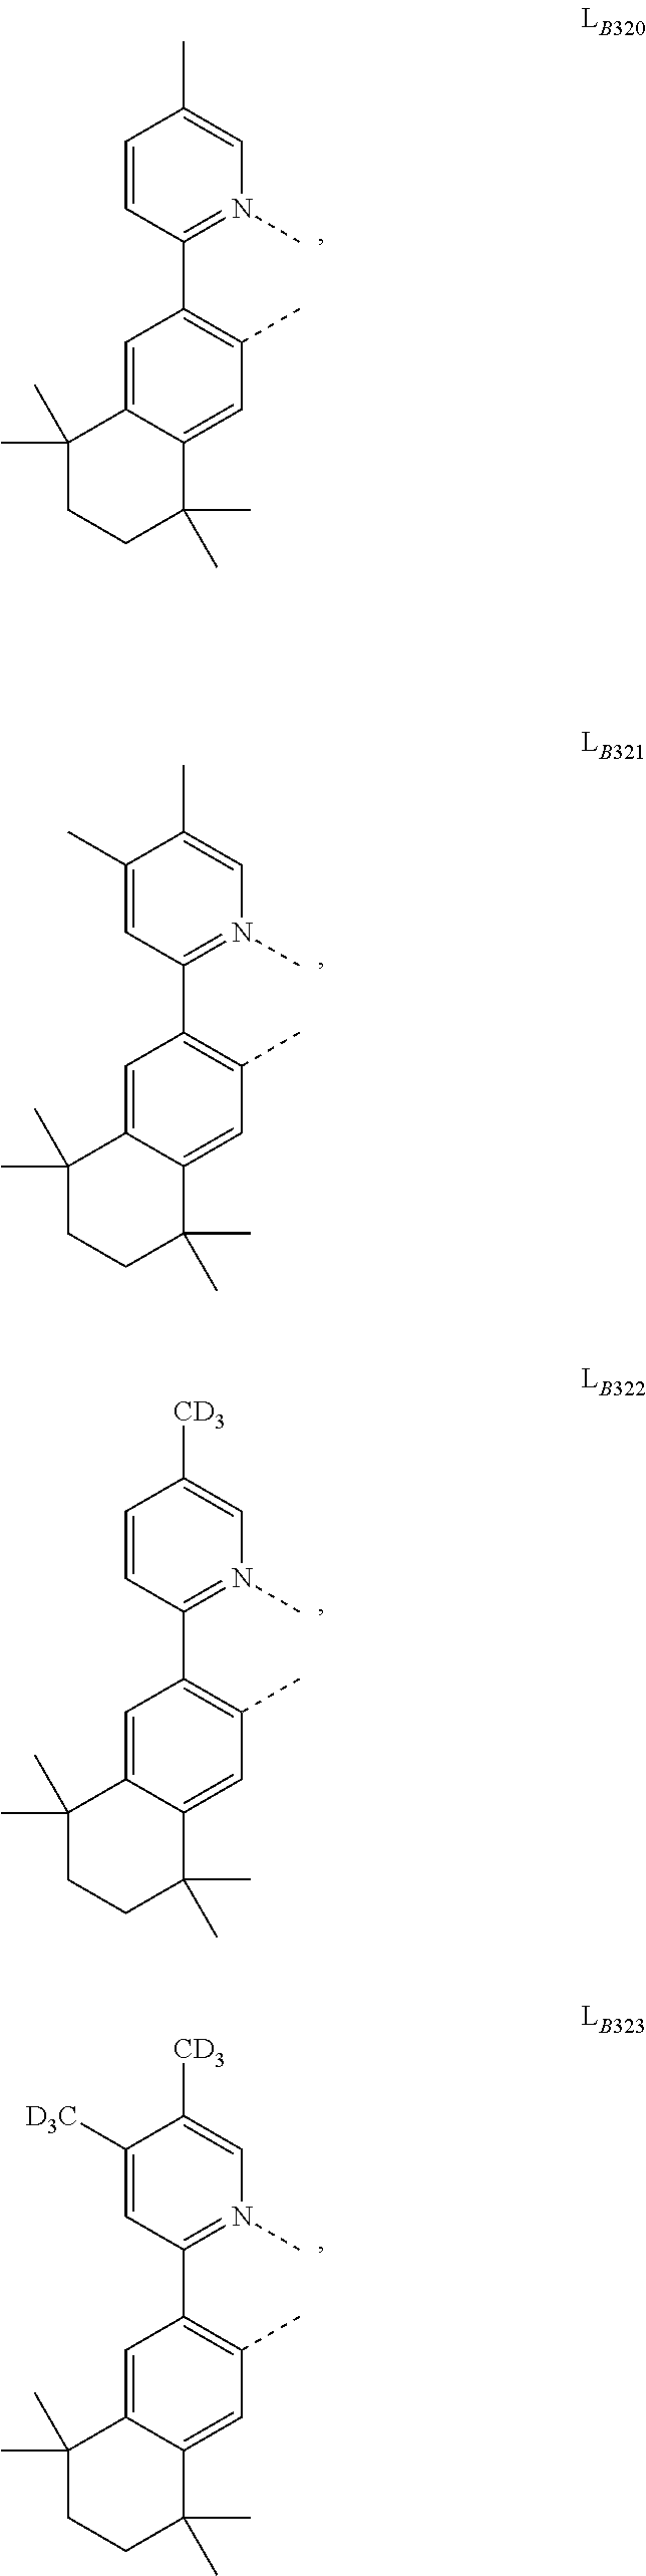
C1=C2C(=CC(C)=C1C1=N(C)C=C(C)C=C1)C(C)(C)CCC2(C)C.C1=C2C(=CC(C)=C1C1=N(C)C=C(C)C(C)=C1)C(C)(C)CCC2(C)C.C1=C2C(=CC(C)=C1C1=N(C)C=C([CD3])C=C1)C(C)(C)CCC2(C)C.C1=C2C(=CC(C)=C1C1=N(C)C=C([CD3])C([D3C])=C1)C(C)(C)CCC2(C)C
